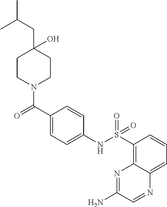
C1CN(C(C2=CC=C(NS(=O)(=O)C3=C4C(=CC=C3)N=CC(N)=N4)C=C2)=O)CCC1(O)CC(C)C
